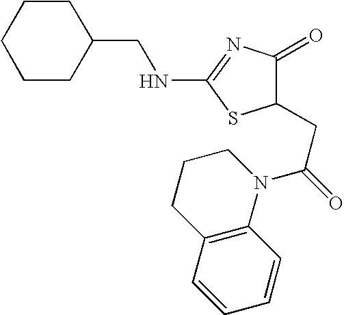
C1CCCCC1CNC1=NC(=O)C(CC(N2C3=C(C=CC=C3)CCC2)=O)S1
